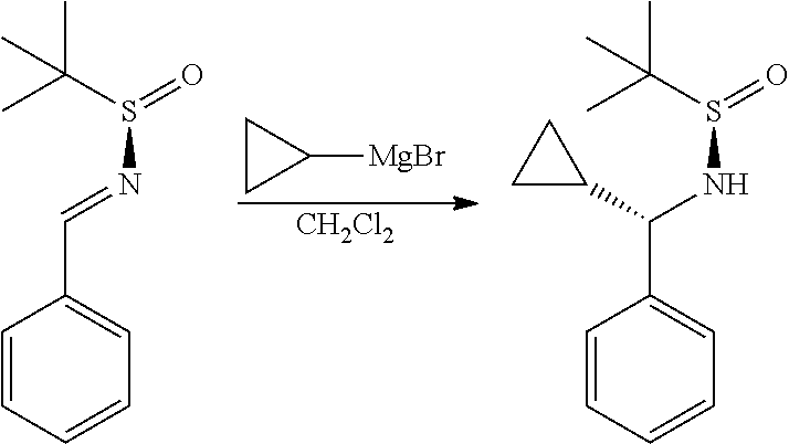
C1=CC=CC=C1C=NS(=O)C(C)(C)C.C1CC1[MgBr].[CH2Cl2].C1=CC=CC=C1C(NS(=O)C(C)(C)C)C1CC1
